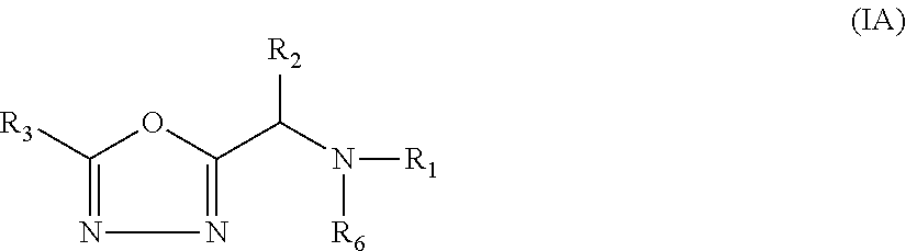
[R3]C1=NN=C(C(N([R1])[R6])[R2])O1
